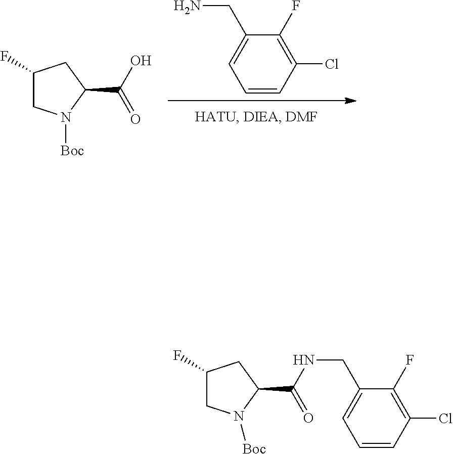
C1(F)CN([Boc])C(C(NCC2=CC=CC(Cl)=C2F)=O)C1.C1(F)CN([Boc])C(C(O)=O)C1.NCC1=CC=CC(Cl)=C1F
